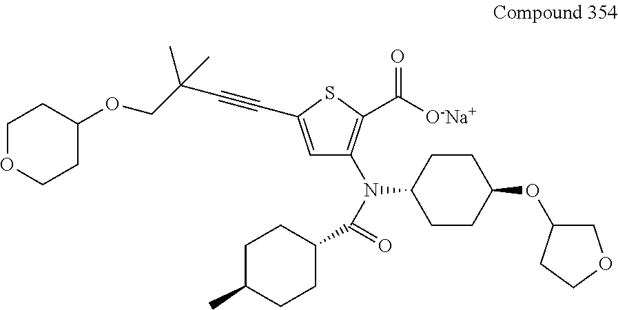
C1=C(C#CC(C)(COC2CCOCC2)C)SC(C([O-Na+])=O)=C1N(C(=O)C1CCC(C)CC1)C1CCC(OC2COCC2)CC1
